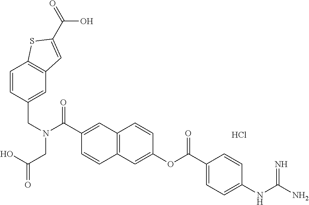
C12=C(C=C(OC(C3=CC=C(NC(N)=N)C=C3)=O)C=C1)C=CC(C(N(CC1=CC3=C(C=C1)SC(C(O)=O)=C3)CC(O)=O)=O)=C2.Cl
